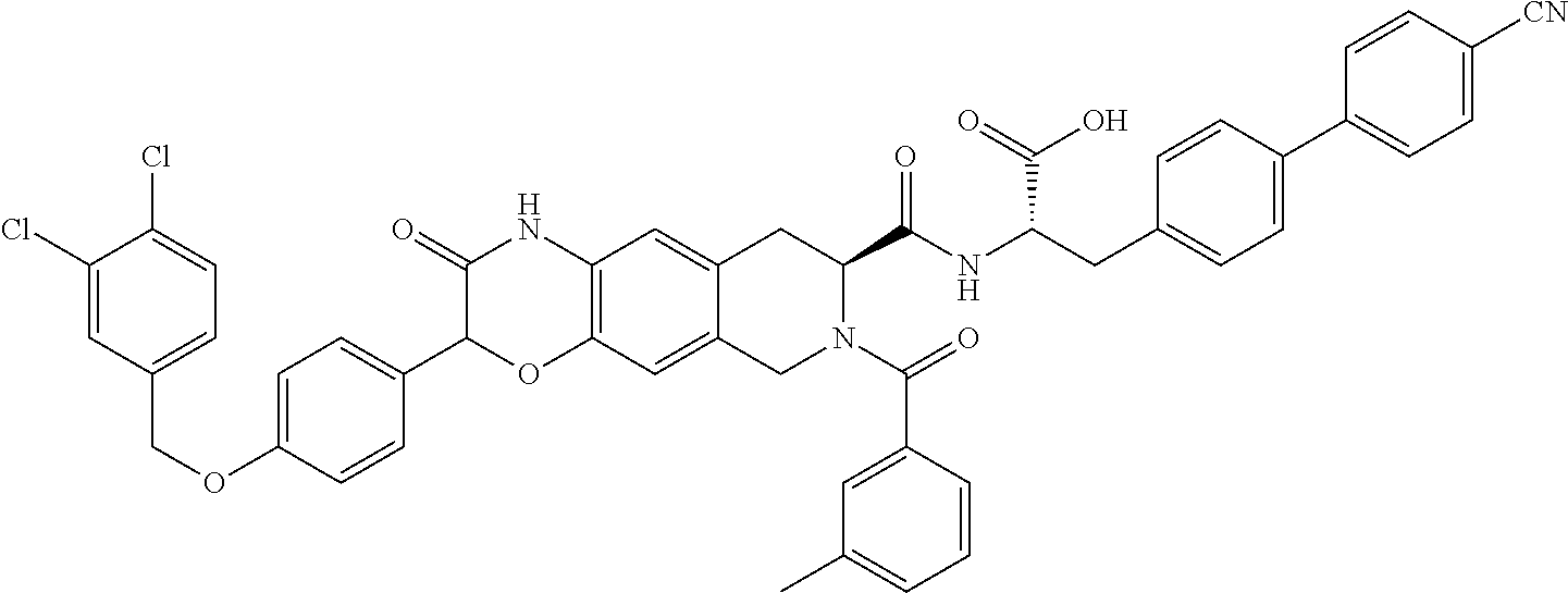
C1(Cl)=CC(COC2=CC=C(C3OC4=C(NC3=O)C=C3C(=C4)CN(C(=O)C4=CC(C)=CC=C4)C(C(NC(CC4=CC=C(C5=CC=C([CN])C=C5)C=C4)C(=O)O)=O)C3)C=C2)=CC=C1Cl
